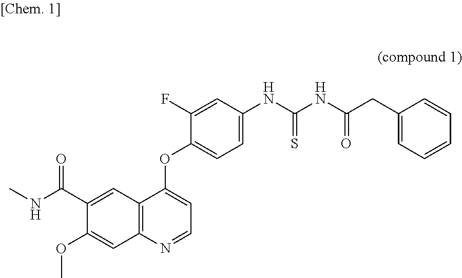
C1(C(NC)=O)=CC2=C(C=C1OC)N=CC=C2OC1=CC=C(NC(NC(CC2=CC=CC=C2)=O)=S)C=C1F
